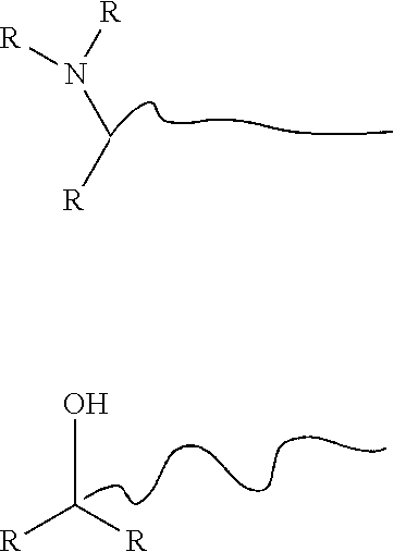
[R]N([R])C[R].OC([R])[R]
